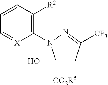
C1=CC([R2])=C(N2C(O)([CO2R5])CC([CF3])=N2)[X]=C1
